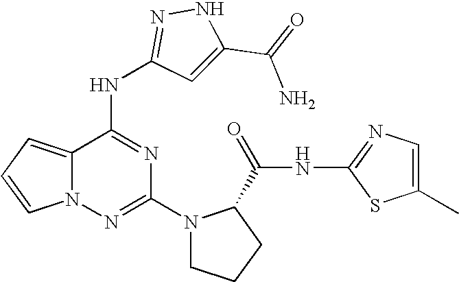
C1(N2CCCC2C(NC2=NC=C(C)S2)=O)=NN2C(=CC=C2)C(NC2=NNC(C(=O)N)=C2)=N1
